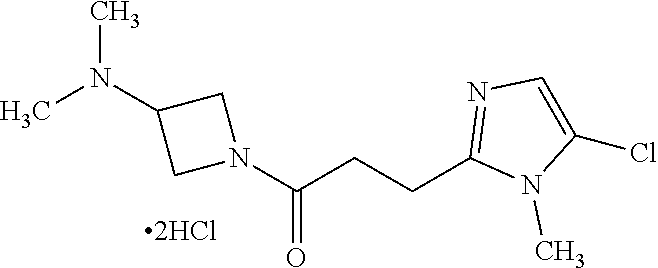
N1(C(CCC2=NC=C(Cl)N2C)=O)CC(N(C)C)C1
